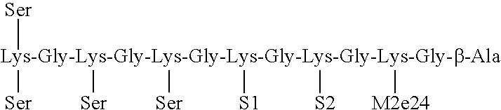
[Lys-Gly-Lys-Gly-Lys-Gly-Lys-Gly-Lys-Gly-Lys-Gly-b-Ala]([Ser])([Ser])([Ser])([Ser])([S1])([S2])[M2e24]
